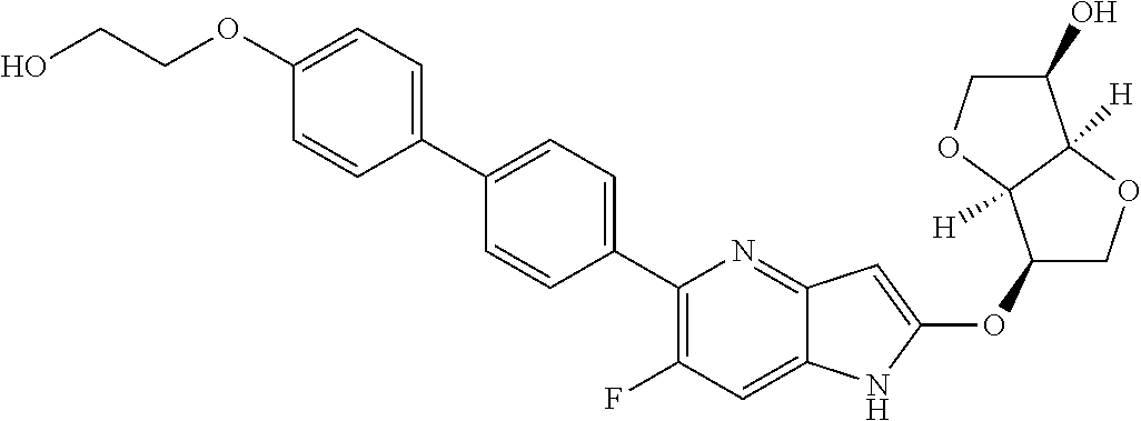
C1(OC2=CC3=NC(C4=CC=C(C5=CC=C(OCCO)C=C5)C=C4)=C(F)C=C3N2)COC2([H])C1([H])OCC2O
